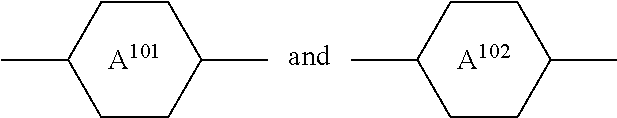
CC1CCC(C)CC1.CC1CCC(C)CC1.[A101].[A102]
